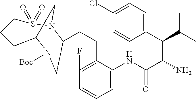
C1(CCC2N3S(=O)(=O)CCCC(C3)N([Boc])C2)=C(F)C=CC=C1NC(C(N)C(C1=CC=C(Cl)C=C1)C(C)C)=O
